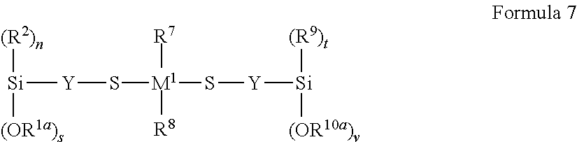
[Si]([Y]S[M1](S[Y][Si]([(R9)t])[(OR10a)v])([R7])[R8])([(R2)n])[(OR1a)s]
